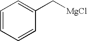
C1=CC=CC(C[MgCl])=C1
